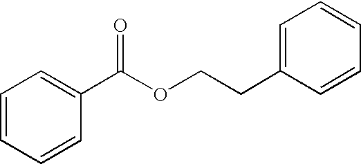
C1=CC=C(C(OCCC2=CC=CC=C2)=O)C=C1
